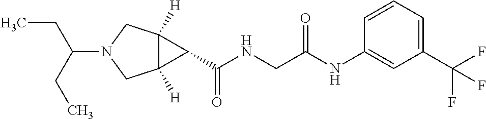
C12([H])C([H])(CN(C(CC)CC)C1)C2C(NCC(NC1=CC(C(F)(F)F)=CC=C1)=O)=O
